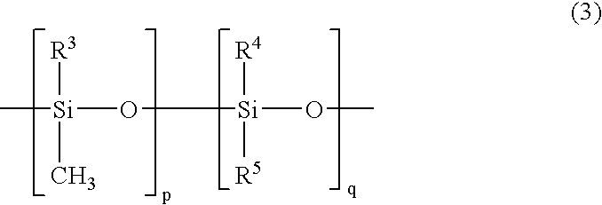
C[Si](O[Si]([R4])([R5])OC)([R3])C
